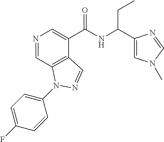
N1=CC2=C(C(C(NC(C3=CN(C)C=N3)CC)=O)=C1)C=NN2C1=CC=C(F)C=C1
